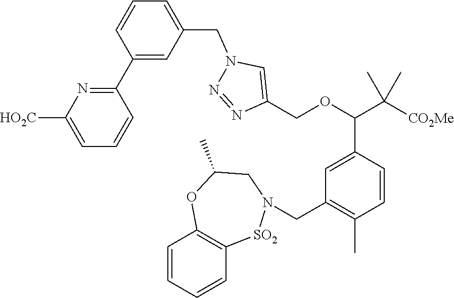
C1(C2=NC([HO2C])=CC=C2)=CC(CN2C=C(COC(C([CO2Me])(C)C)C3=CC(CN4[SO2]C5=C(C=CC=C5)OC(C)C4)=C(C)C=C3)N=N2)=CC=C1
